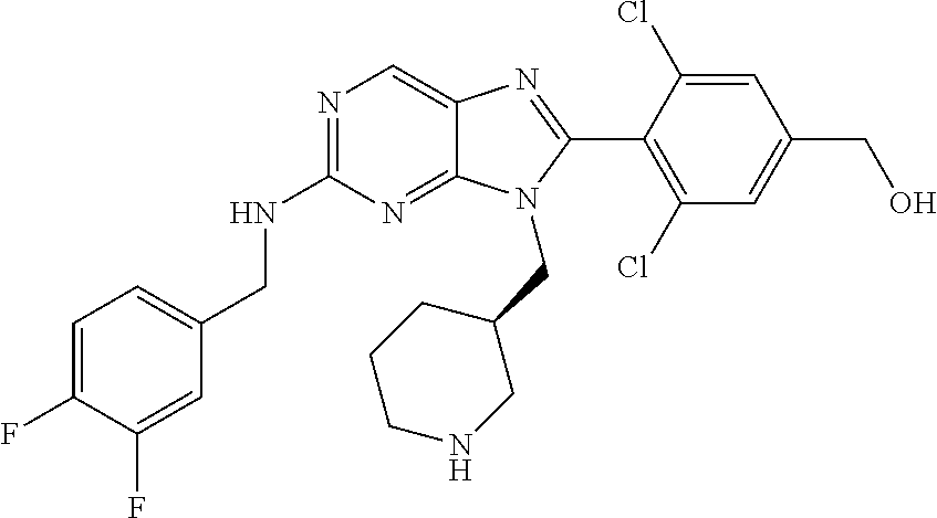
C1=C(F)C(F)=CC(CNC2=NC=C3C(=N2)N(CC2CCCNC2)C(C2=C(Cl)C=C(CO)C=C2Cl)=N3)=C1
